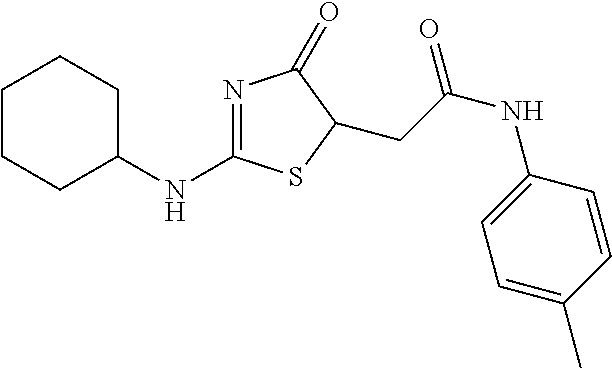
N1=C(NC2CCCCC2)SC(CC(NC2=CC=C(C)C=C2)=O)C1=O
